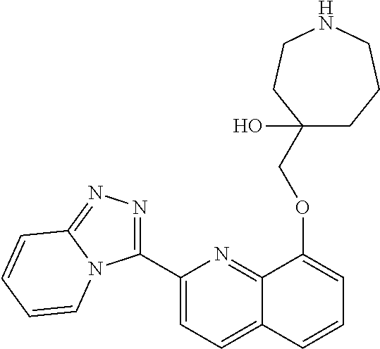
C1(C2=NN=C3N2C=CC=C3)=CC=C2C(=N1)C(OCC1(O)CCCNCC1)=CC=C2
